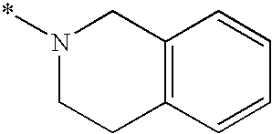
N1(*)CCC2=C(C1)C=CC=C2
